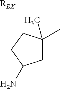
[REX].C1(C)(C)CC(N)CC1
